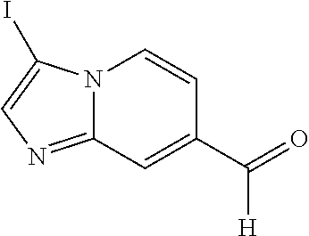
N12C(=NC=C1I)C=C(C(=O)[H])C=C2
